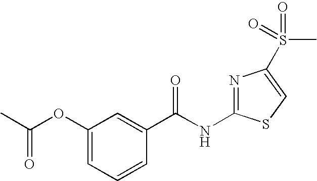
C1(OC(C)=O)=CC=CC(C(NC2=NC(S(C)(=O)=O)=CS2)=O)=C1
